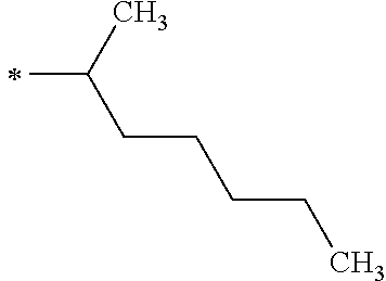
C(C)(CCCCC)C
